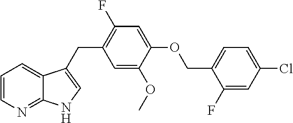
C1=CN=C2C(=C1)C(CC1=C(F)C=C(OCC3=CC=C(Cl)C=C3F)C(OC)=C1)=CN2
